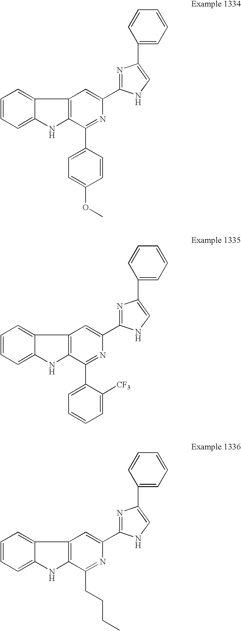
C12=C(C3=CC=CC=C3N1)C=C(C1=NC(C3=CC=CC=C3)=CN1)N=C2C1=CC=C(OC)C=C1.C12=C(C3=CC=CC=C3N1)C=C(C1=NC(C3=CC=CC=C3)=CN1)N=C2C1=CC=CC=C1[CF3].C12=C(C3=CC=CC=C3N1)C=C(C1=NC(C3=CC=CC=C3)=CN1)N=C2CCCC
